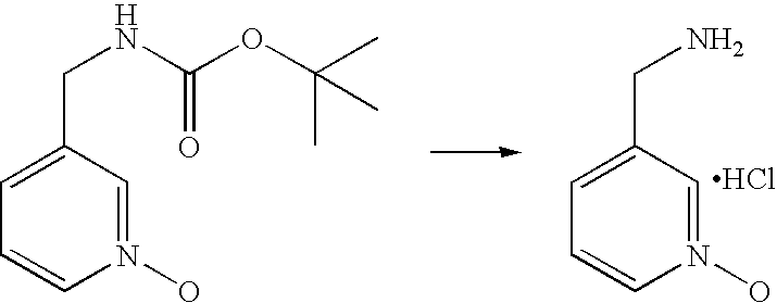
N1(O)=CC(CN)=CC=C1.N1(O)=CC(CNC(OC(C)(C)C)=O)=CC=C1.Cl
